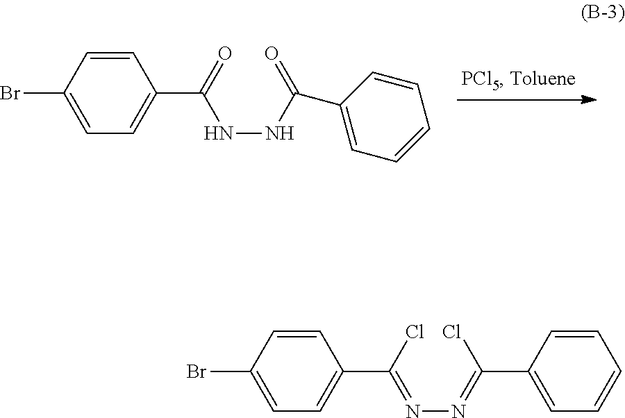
C1=CC(Br)=CC=C1C(NNC(C1=CC=CC=C1)=O)=O.C1=CC(Br)=CC=C1C(=NN=C(Cl)C1=CC=CC=C1)Cl
